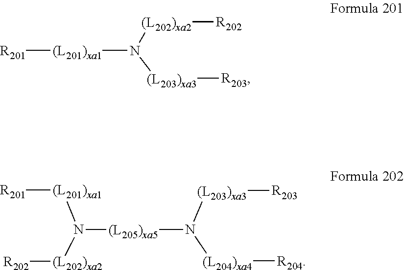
[(L201)xa1]([R201])N([(L202)xa2][R202])[(L203)xa3][R203].[(L205)xa5](N([(L203)xa3][R203])[(L204)xa4][R204])N([(L202)xa2][R202])[(L201)xa1][R201]
